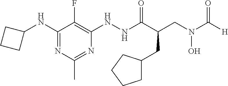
C1(NC2CCC2)=NC(C)=NC(NNC(C(CN(C([H])=O)O)CC2CCCC2)=O)=C1F
